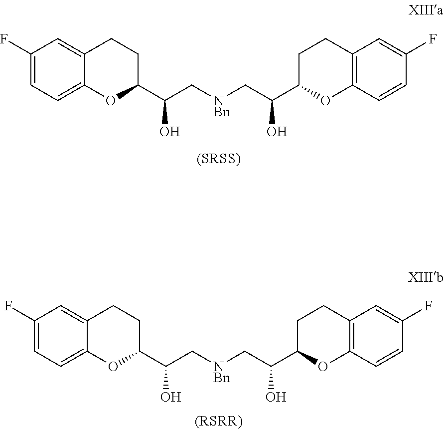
C1(F)=CC=C2C(=C1)CCC(C(C[NBn]CC(C1OC3=C(CC1)C=C(F)C=C3)O)O)O2.C1(F)=CC=C2C(=C1)CCC(C(C[NBn]CC(C1OC3=C(CC1)C=C(F)C=C3)O)O)O2.[(RSRR)]
